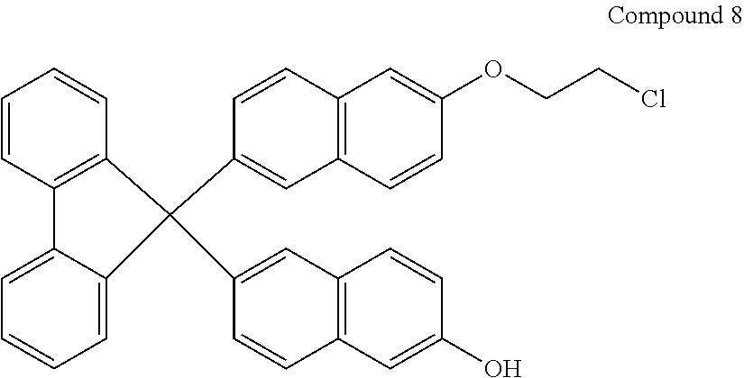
C1=CC2=C(C=C1)C(C1=CC3=C(C=C1)C=C(OCCCl)C=C3)(C1=CC3=C(C=C1)C=C(O)C=C3)C1=CC=CC=C21
